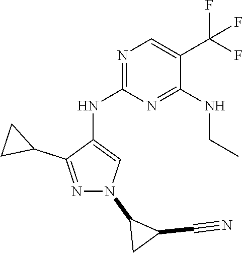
N1=C(NC2=CN(C3CC3C#N)N=C2C2CC2)N=C(NCC)C(C(F)(F)F)=C1
